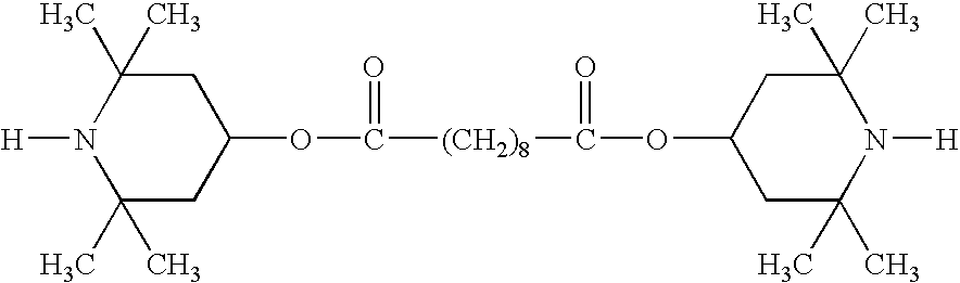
C1(C)(C)CC(OC([(CH2)8]C(OC2CC(C)(C)N([H])C(C)(C)C2)=O)=O)CC(C)(C)N1[H]
